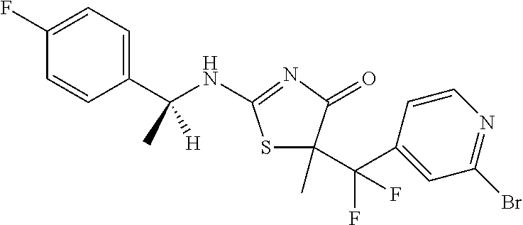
C1=CC(C(NC2=NC(=O)C(C(C3=CC(Br)=NC=C3)(F)F)(C)S2)(C)[H])=CC=C1F
